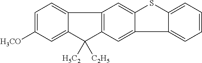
C1=C([H3CO])C=C2C(=C1)C1=C(C=C3C(=C1)SC1=CC=CC=C31)C2([H5C2])[C2H5]
